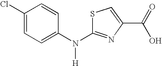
C1(Cl)=CC=C(N(C2=NC(C(=O)O)=CS2)[H])C=C1
